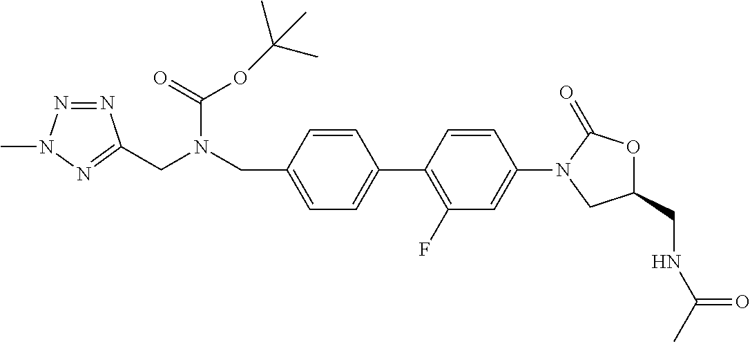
C(N(CC1=CC=C(C2=C(F)C=C(N3CC(CNC(C)=O)OC3=O)C=C2)C=C1)C(OC(C)(C)C)=O)C1=NN(C)N=N1
